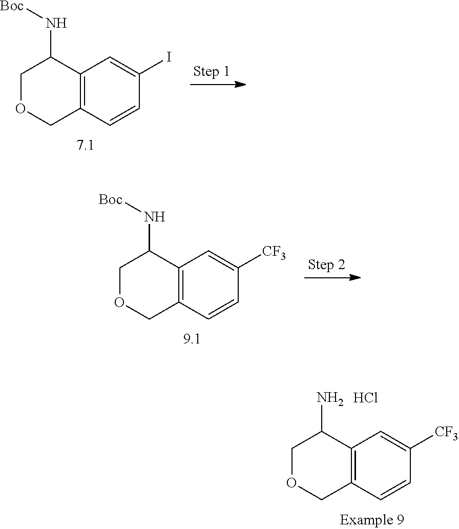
C1OCC2=C(C1N[Boc])C=C(I)C=C2.C1OCC2=C(C1N[Boc])C=C([CF3])C=C2.C1OCC2=C(C1N)C=C([CF3])C=C2.Cl
